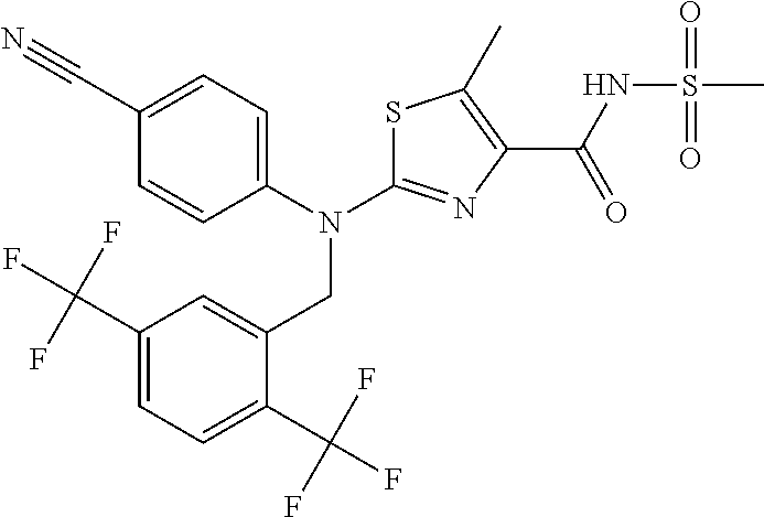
S1C(N(C2=CC=C(C#N)C=C2)CC2=CC(C(F)(F)F)=CC=C2C(F)(F)F)=NC(C(NS(=O)(=O)C)=O)=C1C
